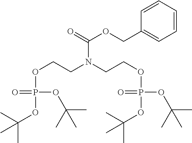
O(CCN(CCOP(OC(C)(C)C)(=O)OC(C)(C)C)C(=O)OCC1=CC=CC=C1)P(OC(C)(C)C)(=O)OC(C)(C)C
